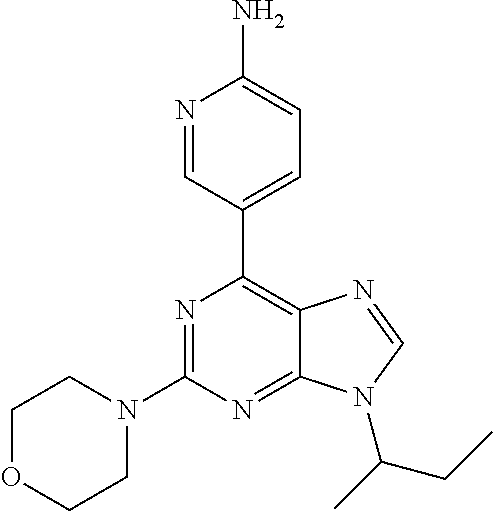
N1=C(N2CCOCC2)N=C2C(=C1C1=CC=C(N)N=C1)N=CN2C(CC)C
